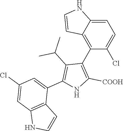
C1=C2C(=C(C3=C([COOH])NC(C4=CC(Cl)=CC5=C4C=CN5)=C3C(C)C)C(Cl)=C1)C=CN2
